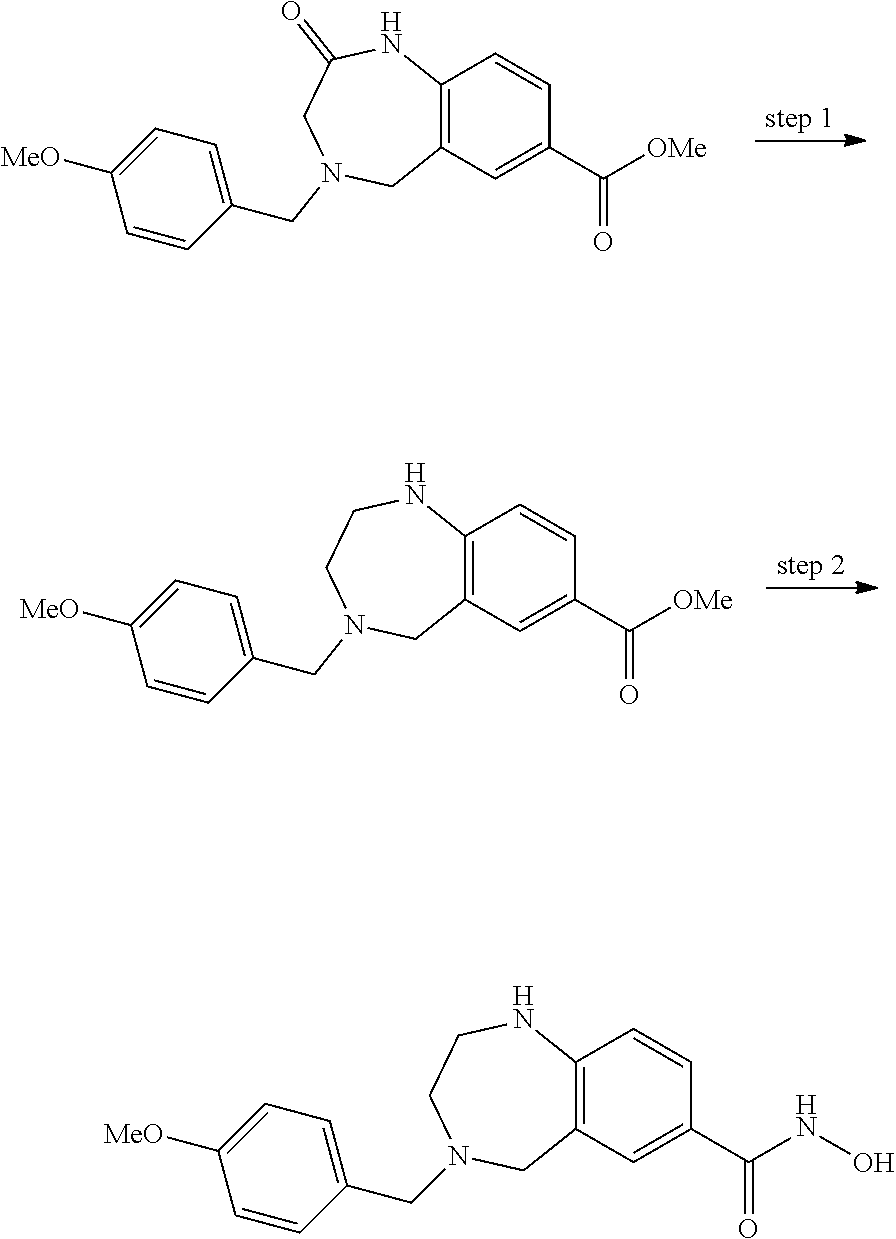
C12=C(C=C(C([OMe])=O)C=C1)CN(CC1=CC=C([MeO])C=C1)CC(=O)N2.C12=C(C=C(C([OMe])=O)C=C1)CN(CC1=CC=C([MeO])C=C1)CCN2.C12=C(C=C(C(NO)=O)C=C1)CN(CC1=CC=C([MeO])C=C1)CCN2
